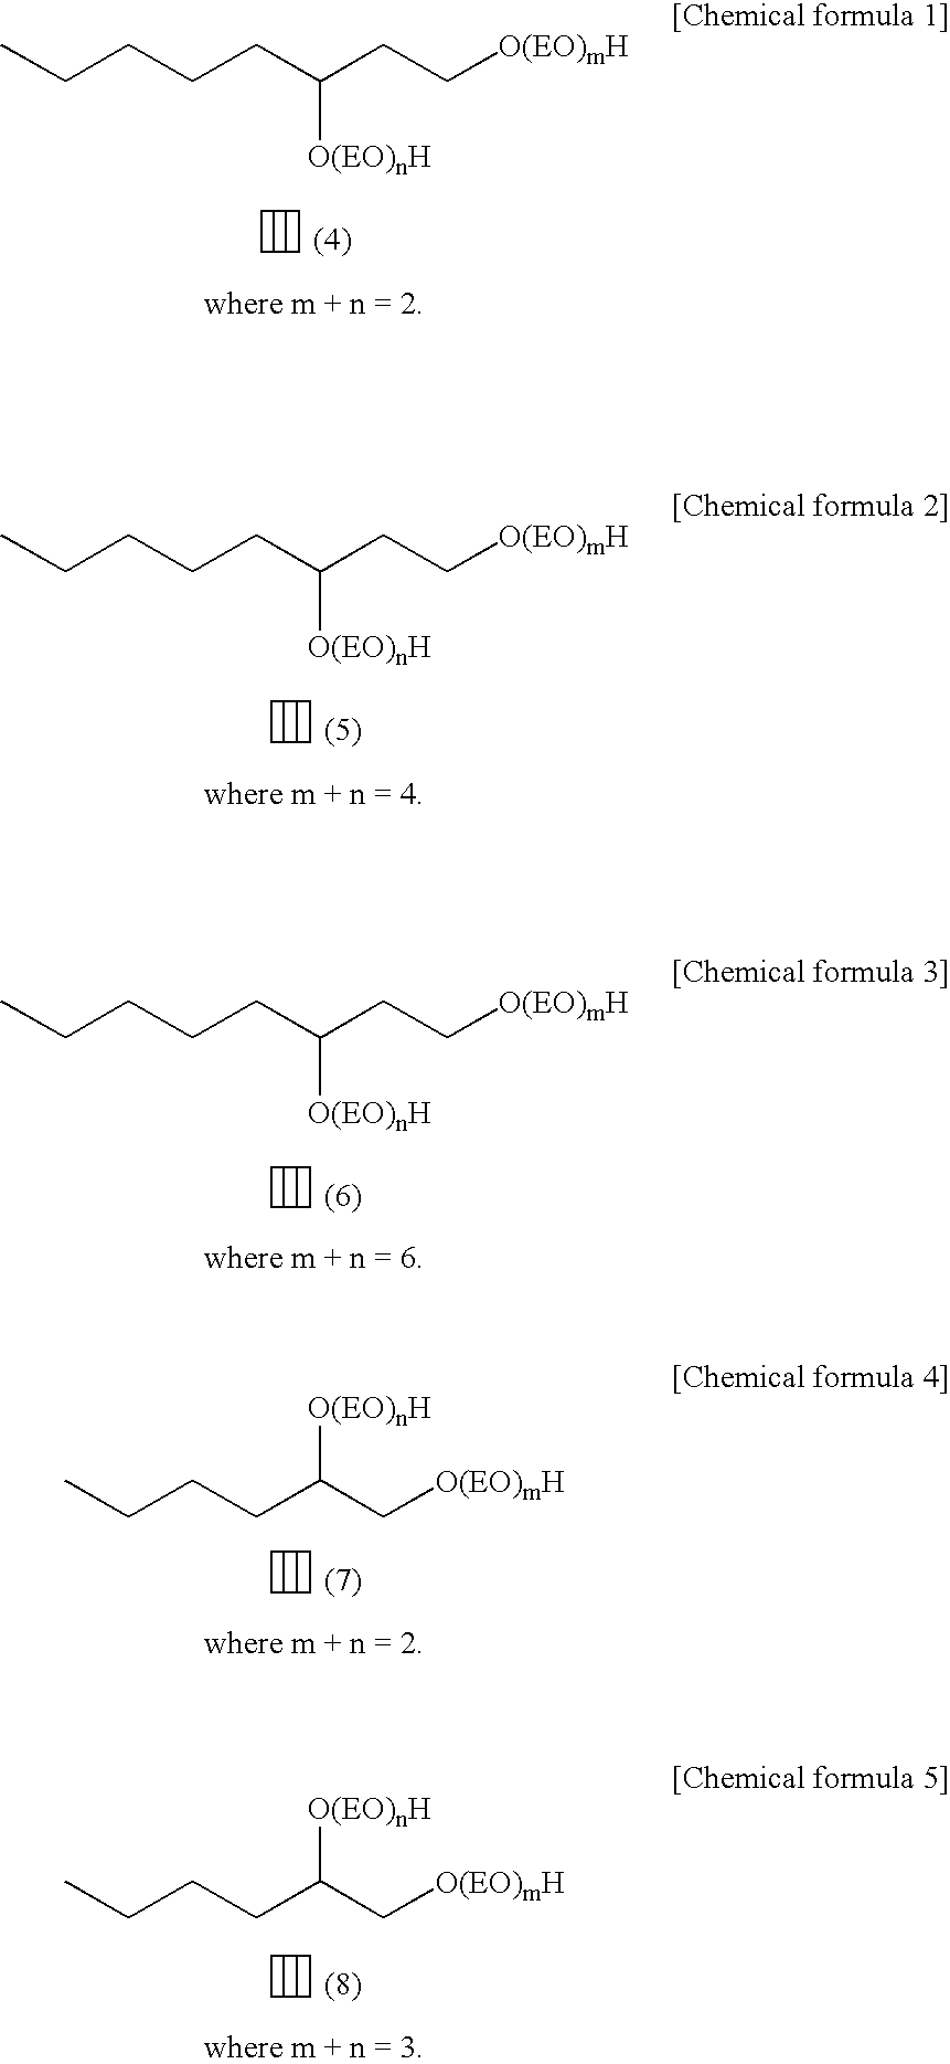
CCCCC(C[O(EO)mH])[O(EO)nH].CCCCC(C[O(EO)mH])[O(EO)nH].CCCCCC(CC[O(EO)mH])[O(EO)nH].CCCCCC(CC[O(EO)mH])[O(EO)nH].CCCCCC(CC[O(EO)mH])[O(EO)nH]
